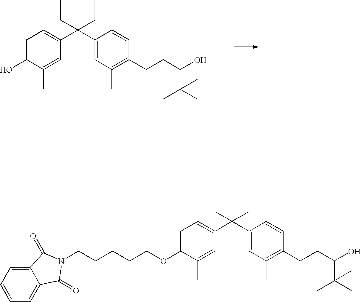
C1=C(O)C(C)=CC(C(C2=CC(C)=C(CCC(C(C)(C)C)O)C=C2)(CC)CC)=C1.C1=C(OCCCCCN2C(=O)C3=CC=CC=C3C2=O)C(C)=CC(C(C2=CC(C)=C(CCC(C(C)(C)C)O)C=C2)(CC)CC)=C1
